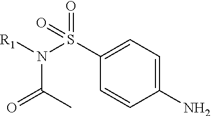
C1(N)=CC=C(S(N([R1])C(C)=O)(=O)=O)C=C1
